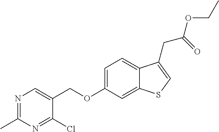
N1=C(C)N=C(Cl)C(COC2=CC=C3C(=C2)SC=C3CC(=O)OCC)=C1
